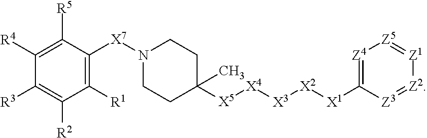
C1([R1])=C([X7]N2CCC([X5][X4][X3][X2][X1]C3=[Z4][Z5]=[Z1][Z2]=[Z3]3)(C)CC2)C([R5])=C([R4])C([R3])=C1[R2]
